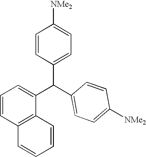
C1=CC(C(C2=CC=CC3=C2C=CC=C3)C2=CC=C([NMe2])C=C2)=CC=C1[NMe2]
